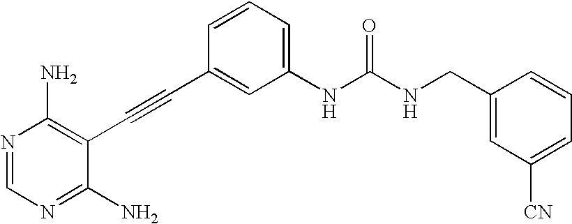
N1=CN=C(N)C(C#CC2=CC(NC(NCC3=CC([CN])=CC=C3)=O)=CC=C2)=C1N
